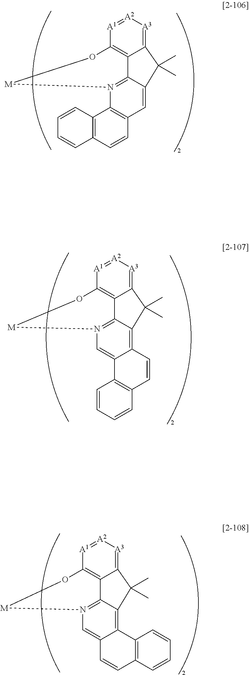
C12=[A3][A2]=[A1]C3=C1C1=N(C4=C(C=C1C2(C)C)C=CC1=C4C=CC=C1)[M]O3.C12=[A3][A2]=[A1]C3=C1C1=N(C=C4C(=C1C2(C)C)C=CC1=C4C=CC=C1)[M]O3.C12=[A3][A2]=[A1]C3=C1C1=N(C=C4C(=C1C2(C)C)C1=C(C=C4)C=CC=C1)[M]O3
